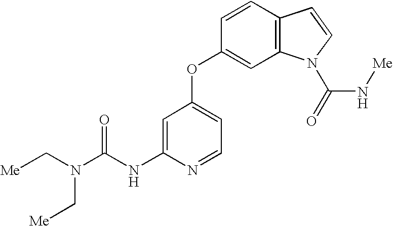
C(NC1=CC(OC2=CC3=C(C=C2)C=CN3C(=O)N[Me])=CC=N1)(N(C[Me])C[Me])=O
